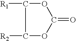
[R1]C1OC(=O)OC1[R2]
